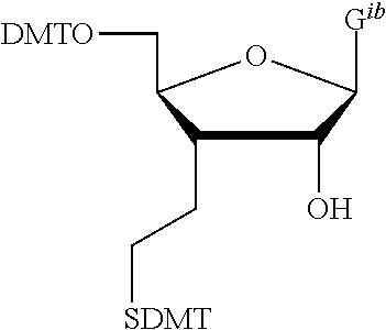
C1(CC[SDMT])C(O)C([Gib])OC1C[DMTO]
